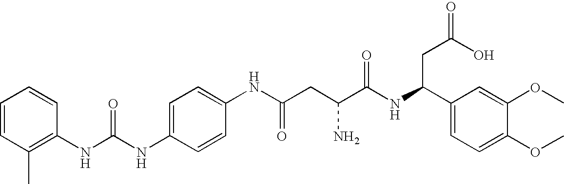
C1=C(NC(NC2=C(C)C=CC=C2)=O)C=CC(NC(CC(C(NC(C2=CC=C(OC)C(OC)=C2)CC(=O)O)=O)N)=O)=C1
